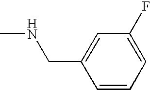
C1=CC=C(F)C=C1CNC
